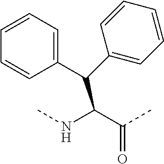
C1(C(C2=CC=CC=C2)C(C(C)=O)NC)=CC=CC=C1
